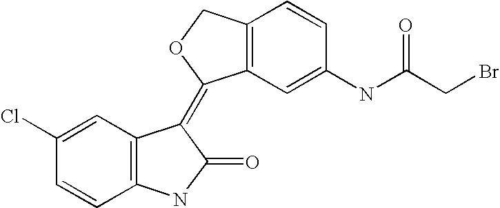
C12=C(C(=C3C4=C(C=CC(NC(CBr)=O)=C4)CO3)C(=O)N1)C=C(Cl)C=C2
